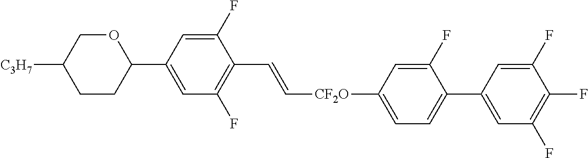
C1(C2OCC([C3H7])CC2)=CC(F)=C(C=C[CF2O]C2=CC=C(C3=CC(F)=C(F)C(F)=C3)C(F)=C2)C(F)=C1
